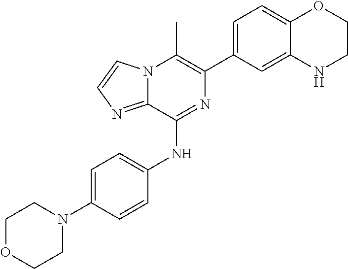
C1(C2=CC=C3C(=C2)NCCO3)=C(C)N2C(=NC=C2)C(NC2=CC=C(N3CCOCC3)C=C2)=N1
